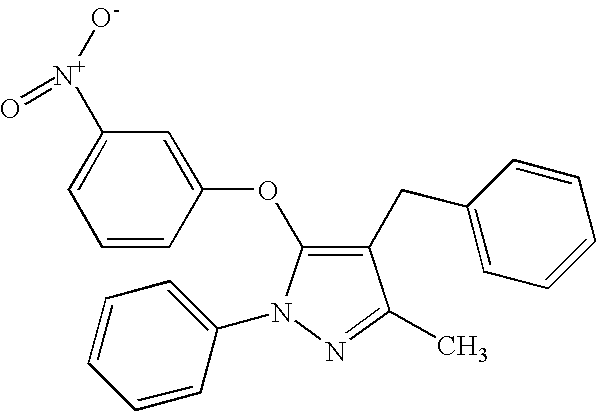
C1=CC(OC2=C(CC3=CC=CC=C3)C(C)=NN2C2=CC=CC=C2)=CC([N+](=O)[O-])=C1
